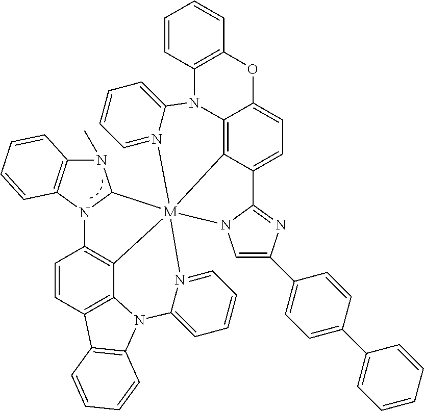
C1=CC2=C3C4=C1N1C(N(C)C5=C1C=CC=C5)[M]415(N4C=C(C6=CC=C(C7=CC=CC=C7)C=C6)N=C4C4=CC=C6C(=C41)N(C1=CC=CC=N51)C1=C(O6)C=CC=C1)N1=CC=CC=C1N3C1=C2C=CC=C1
